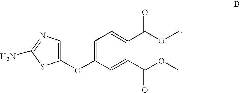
C1(OC2=CC=C(C(OC)=O)C(C(OC)=O)=C2)=CN=C(N)S1
